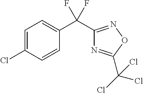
C1=C(Cl)C=CC(C(C2=NOC(C(Cl)(Cl)Cl)=N2)(F)F)=C1
